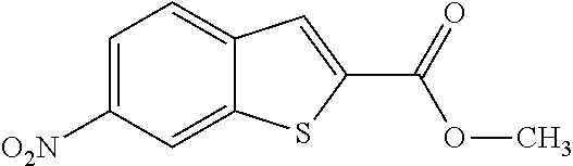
C1=C([O2N])C=C2C(=C1)C=C(C(=O)OC)S2
